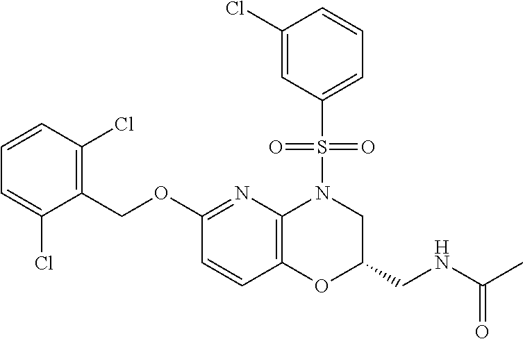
C1(COC2=NC3=C(C=C2)OC(CNC(C)=O)CN3S(C2=CC=CC(Cl)=C2)(=O)=O)=C(Cl)C=CC=C1Cl
